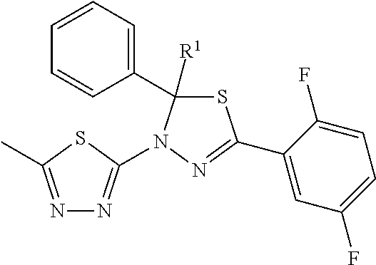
C1(C2([R1])SC(C3=CC(F)=CC=C3F)=NN2C2=NN=C(C)S2)=CC=CC=C1
